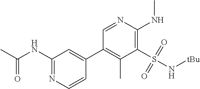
C(NC1=NC=CC(C2=C(C)C(S(N[tBu])(=O)=O)=C(NC)N=C2)=C1)(C)=O
